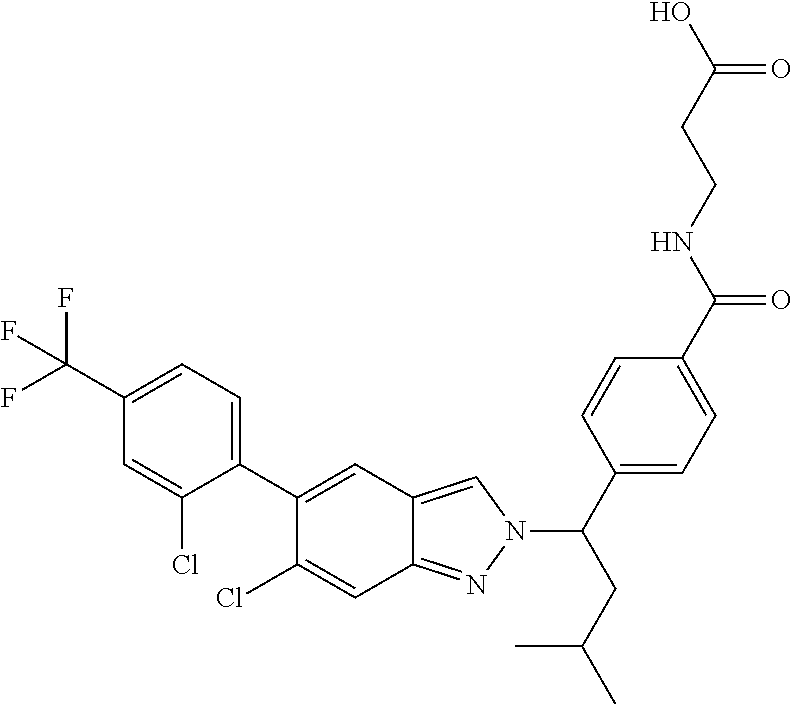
OC(CCNC(=O)C1=CC=C(C(N2C=C3C(=N2)C=C(Cl)C(C2=CC=C(C(F)(F)F)C=C2Cl)=C3)CC(C)C)C=C1)=O
